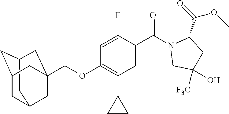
C12CC3CC(C1)CC(COC1=C(C4CC4)C=C(C(N4CC([F3C])(O)CC4C(=O)OC)=O)C(F)=C1)(C3)C2
